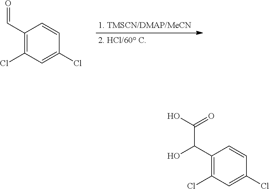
C1(C=O)=C(Cl)C=C(Cl)C=C1.C1(C(C(O)=O)O)=C(Cl)C=C(Cl)C=C1
